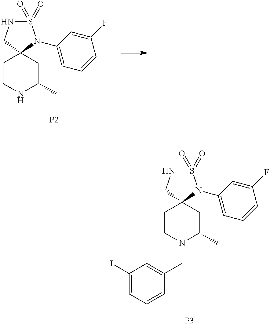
S1(=O)(=O)NCC2(N1C1=CC=CC(F)=C1)CCNC(C)C2.[P2].S1(=O)(=O)NCC2(N1C1=CC=CC(F)=C1)CCN(CC1=CC(I)=CC=C1)C(C)C2.[P3]
